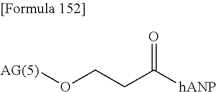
O(CCC([hANP])=O)[AG(5)]
